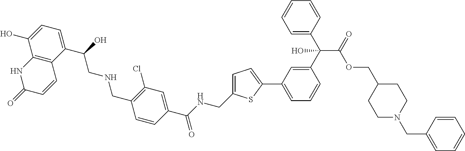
C1(C(CNCC2=C(Cl)C=C(C(NCC3=CC=C(C4=CC=CC(C(C5=CC=CC=C5)(C(OCC5CCN(CC6=CC=CC=C6)CC5)=O)O)=C4)S3)=O)C=C2)O)=CC=C(O)C2=C1C=CC(=O)N2
